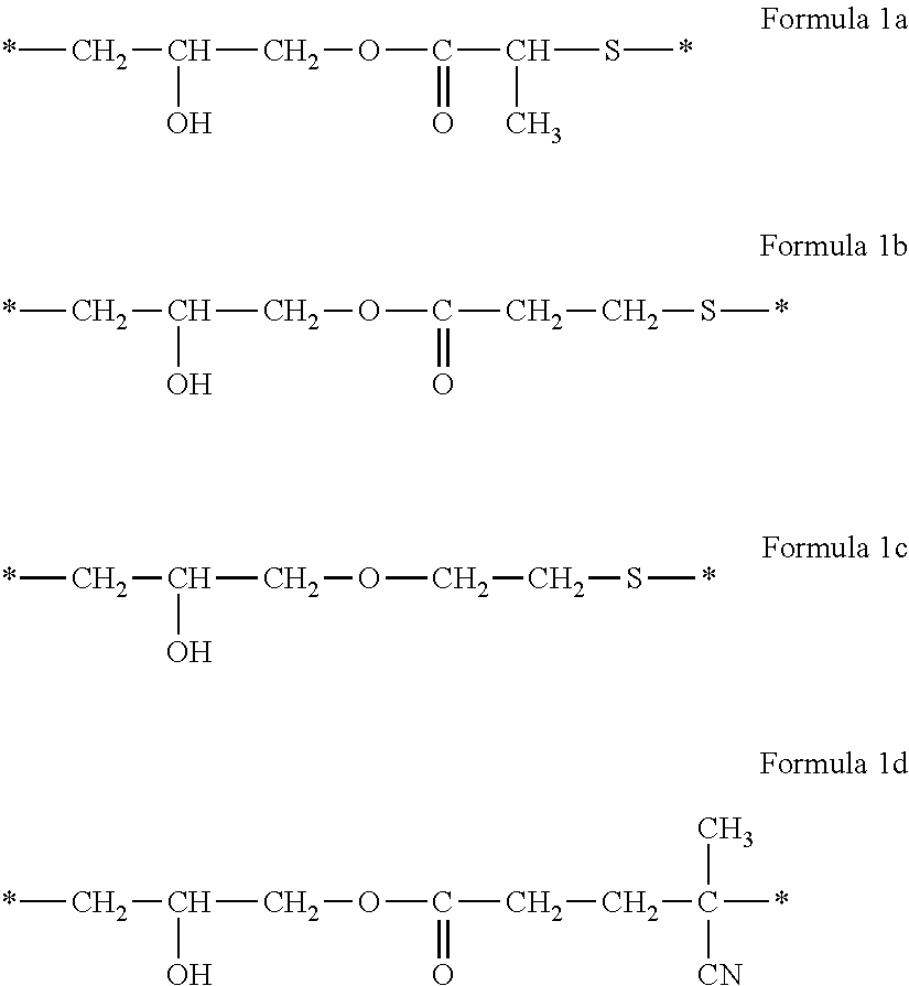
*CC(O)COC(C(C)S*)=O.*CC(O)COC(CCS*)=O.*CC(O)COCCS*.*CC(O)COC(CCC(*)(C)[CN])=O
